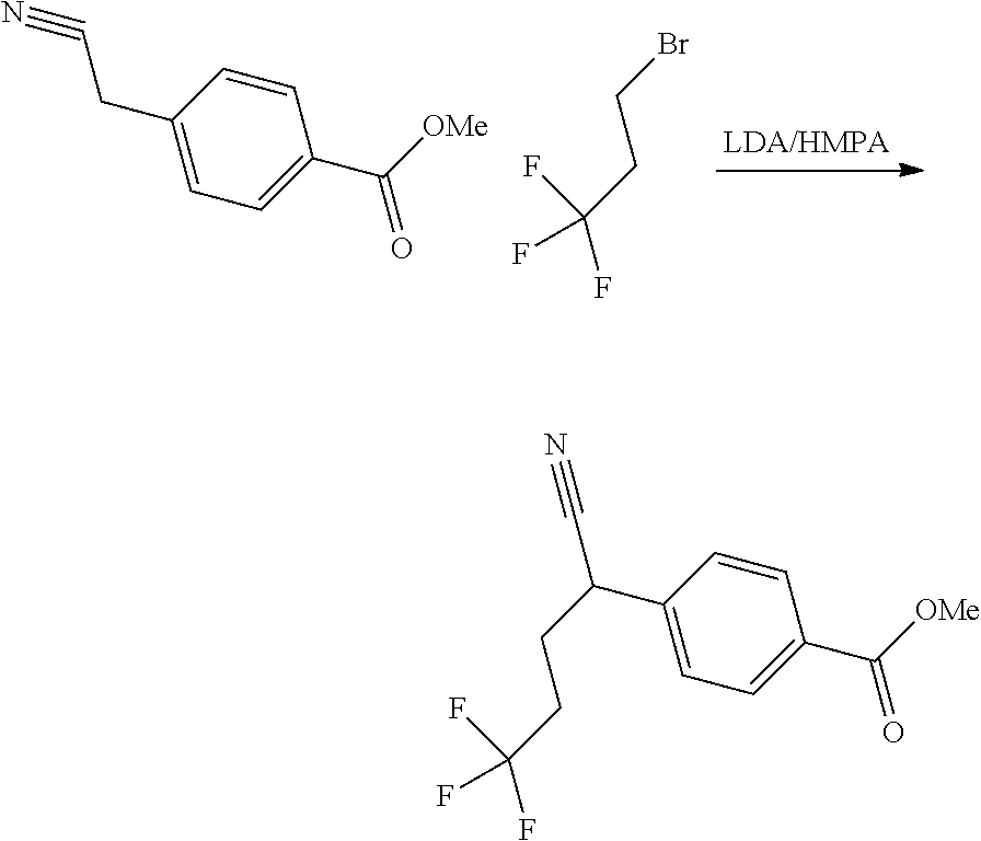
C1=C(CC#N)C=CC(C([OMe])=O)=C1.BrCCC(F)(F)F.C1=C(C(C#N)CCC(F)(F)F)C=CC(C([OMe])=O)=C1
